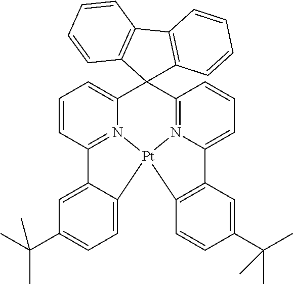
C12(C3=N4C(=CC=C3)C3=C([Pt]45N4=C(C=CC=C14)C1=CC(C(C)(C)C)=CC=C15)C=CC(C(C)(C)C)=C3)C1=C(C3=C2C=CC=C3)C=CC=C1
